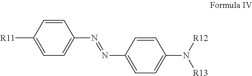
C1=CC(N=NC2=CC=C(N([R12])[R13])C=C2)=CC=C1[R11]
